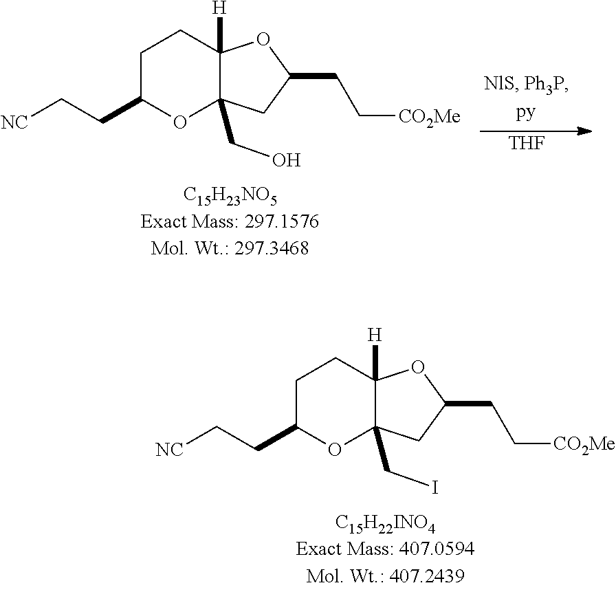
C1C(CC[NC])OC2(CO)C([H])(C1)OC(CC[CO2Me])C2.[THF].C1C(CC[NC])OC2(CI)C([H])(C1)OC(CC[CO2Me])C2
